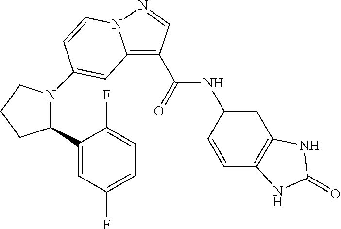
C12=C(C(NC3=CC4=C(C=C3)NC(=O)N4)=O)C=NN1C=CC(N1C(C3=CC(F)=CC=C3F)CCC1)=C2
